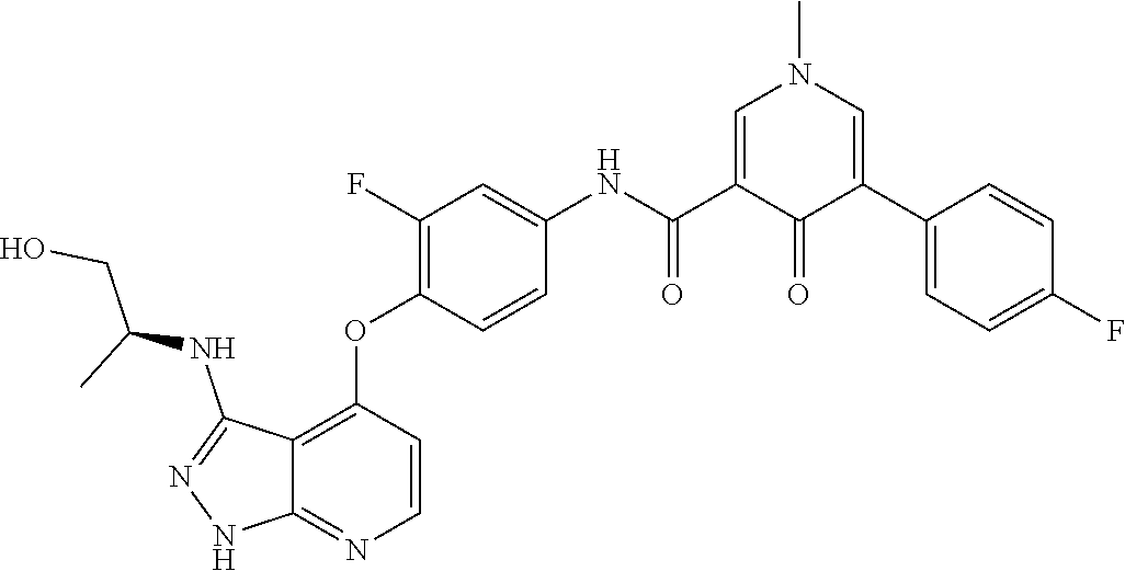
CN1C=C(C(NC2=CC(F)=C(OC3=C4C(=NC=C3)NN=C4NC(CO)C)C=C2)=O)C(=O)C(C2=CC=C(F)C=C2)=C1
